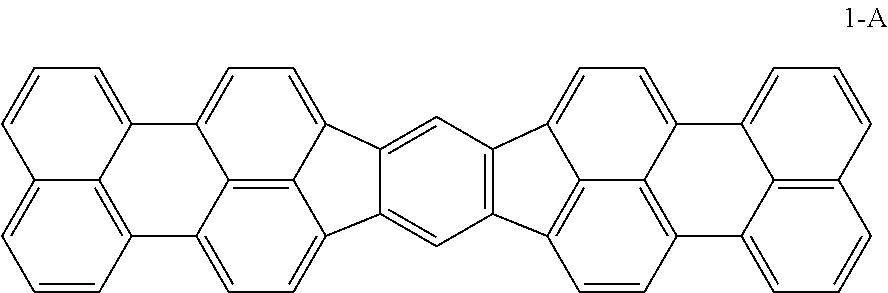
C12=CC=CC3=CC=CC(=C13)C1=CC=C3C4=C1C2=CC=C4C1=CC2=C(C=C31)C1=C3C4=C(C5=CC=CC6=C5C(=CC=C6)C4=CC=C32)C=C1
